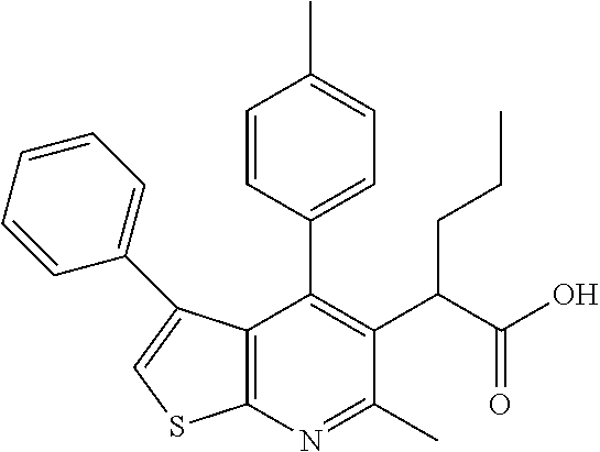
C12=C(N=C(C)C(C(CCC)C(O)=O)=C1C1=CC=C(C)C=C1)SC=C2C1=CC=CC=C1
